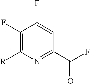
N1=C(C(F)=O)C=C(F)C(F)=C1[R]
